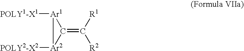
C1(=C([R1])[R2])[Ar2]([POLY2-X2])[Ar1]1[POLY1-X1]
